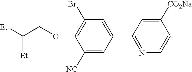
C1([NC])=CC(C2=NC=CC([CO2Na])=C2)=CC(Br)=C1OCC([Et])[Et]
